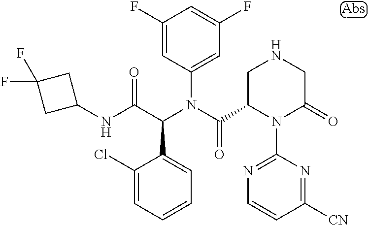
C1(F)=CC(N(C(C2CNCC(=O)N2C2=NC=CC([CN])=N2)=O)C(C(NC2CC(F)(F)C2)=O)C2=CC=CC=C2Cl)=CC(F)=C1
